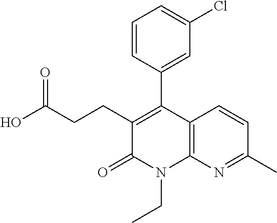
C12=C(N=C(C)C=C1)N(CC)C(=O)C(CCC(O)=O)=C2C1=CC(Cl)=CC=C1
